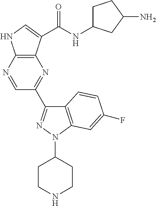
C1=NC2=C(N=C1C1=NN(C3CCNCC3)C3=C1C=CC(F)=C3)C(C(NC1CCC(N)C1)=O)=CN2
